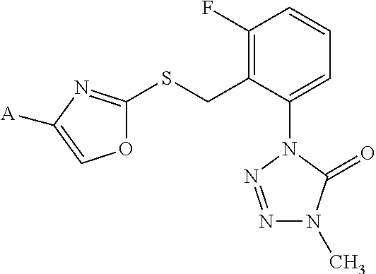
C1(F)=C(CSC2=NC([A])=CO2)C(N2N=NN(C)C2=O)=CC=C1
